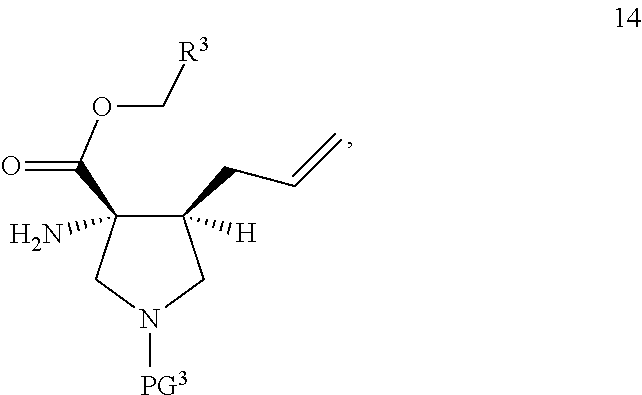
C1(C(=O)OC[R3])(N)C(CC=C)([H])CN([PG3])C1
